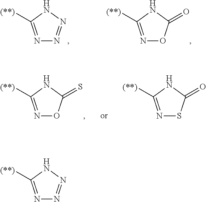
N1=C([(**)])NN=N1.N1=C([(**)])NC(=O)O1.N1=C([(**)])NC(=S)O1.N1=C([(**)])NC(=O)S1.N1=C([(**)])NN=N1
